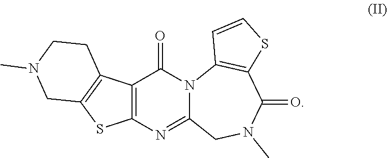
C12=C(N=C3N(C1=O)C1=C(C(=O)N(C)C3)SC=C1)SC1=C2CCN(C)C1
